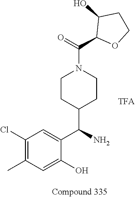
C(=O)(C1C(O)CCO1)N1CCC(C(C2=CC(Cl)=C(C)C=C2O)N)CC1
